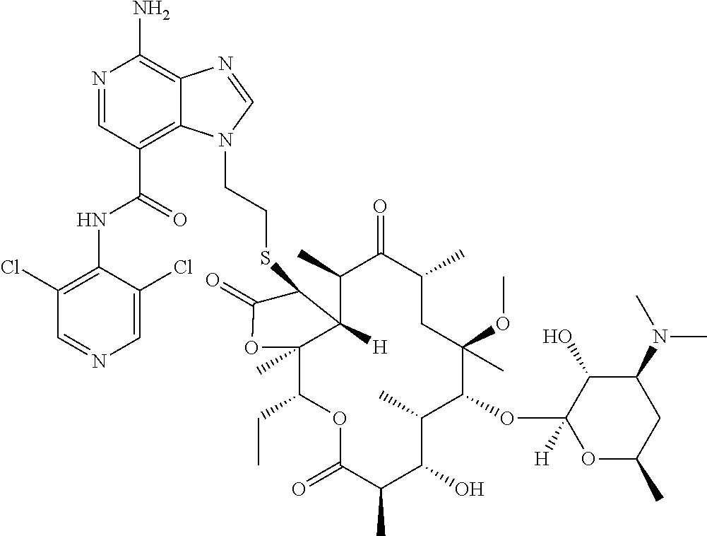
C12([H])C(C)C(=O)C(C)CC(OC)(C)C(OC3([H])OC(C)CC(N(C)C)C3O)C(C)C(O)C(C)C(=O)OC(CC)C1(C)OC(=O)C2SCCN1C2=C(C(NC3=C(Cl)C=NC=C3Cl)=O)C=NC(N)=C2N=C1
